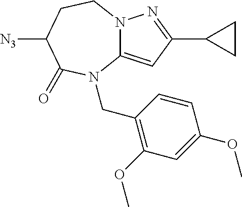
N12C(=CC(C3CC3)=N1)N(CC1=C(OC)C=C(OC)C=C1)C(=O)C([N3])CC2
